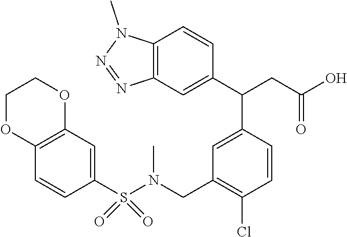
C1=C(C(CC(=O)O)C2=CC3=C(C=C2)N(C)N=N3)C=CC(Cl)=C1CN(C)S(C1=CC2=C(C=C1)OCCO2)(=O)=O
